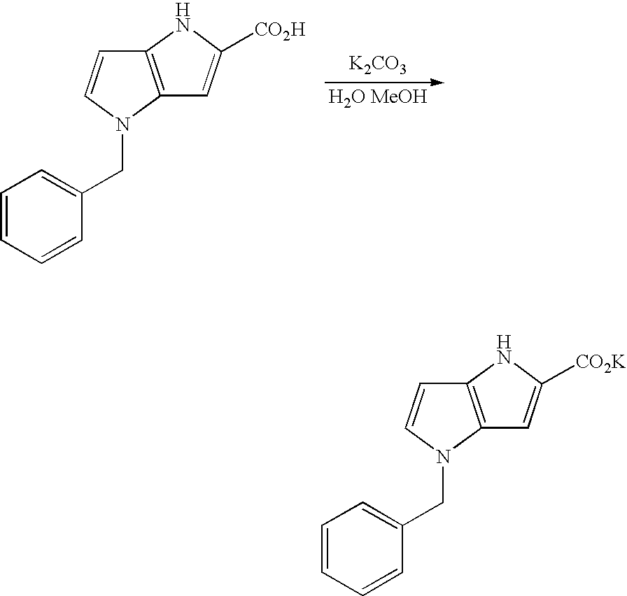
[K2CO3].[H2O MeOH].C12=C(N(CC3=CC=CC=C3)C=C1)C=C([CO2H])N2.C12=C(N(CC3=CC=CC=C3)C=C1)C=C([CO2K])N2
